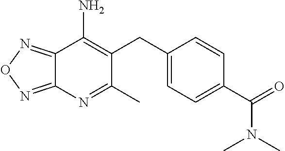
C12=NON=C1N=C(C)C(CC1=CC=C(C(N(C)C)=O)C=C1)=C2N
